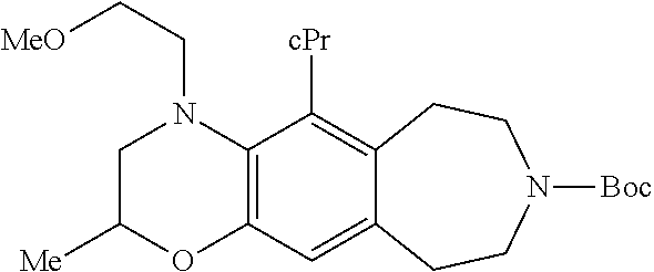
C12=C(N(CC[MeO])CC([Me])O1)C([cPr])=C1C(=C2)CCN([Boc])CC1
